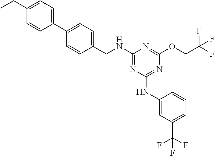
C1(C2=CC=C(CNC3=NC(NC4=CC(C(F)(F)F)=CC=C4)=NC(OCC(F)(F)F)=N3)C=C2)=CC=C(CC)C=C1
